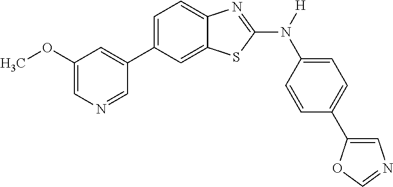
C1(OC)=CN=CC(C2=CC=C3C(=C2)SC(N([H])C2=CC=C(C4=CN=CO4)C=C2)=N3)=C1
